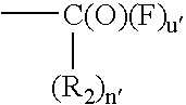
C[C(O)(F)u][(R2)n]
